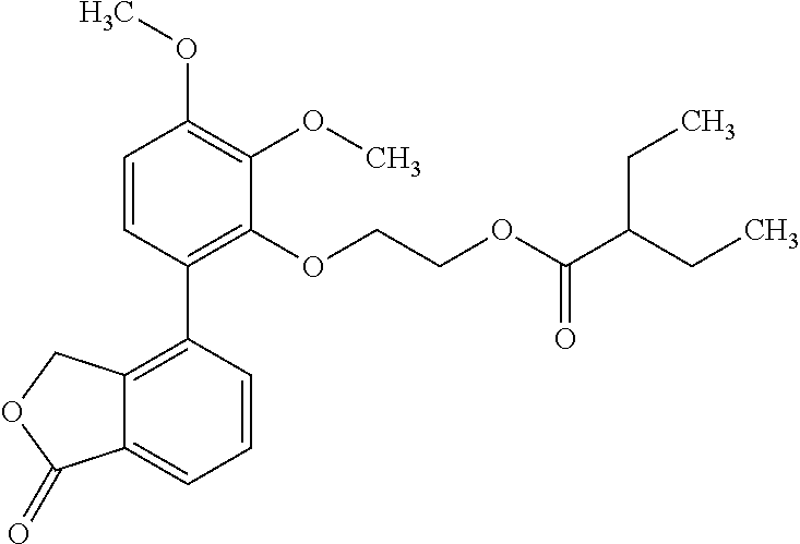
C1=CC(C2=C3C(=CC=C2)C(=O)OC3)=C(OCCOC(C(CC)CC)=O)C(OC)=C1OC
